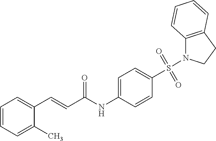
C1=CC=C(C)C(C=CC(NC2=CC=C(S(=O)(=O)N3C4=C(CC3)C=CC=C4)C=C2)=O)=C1
